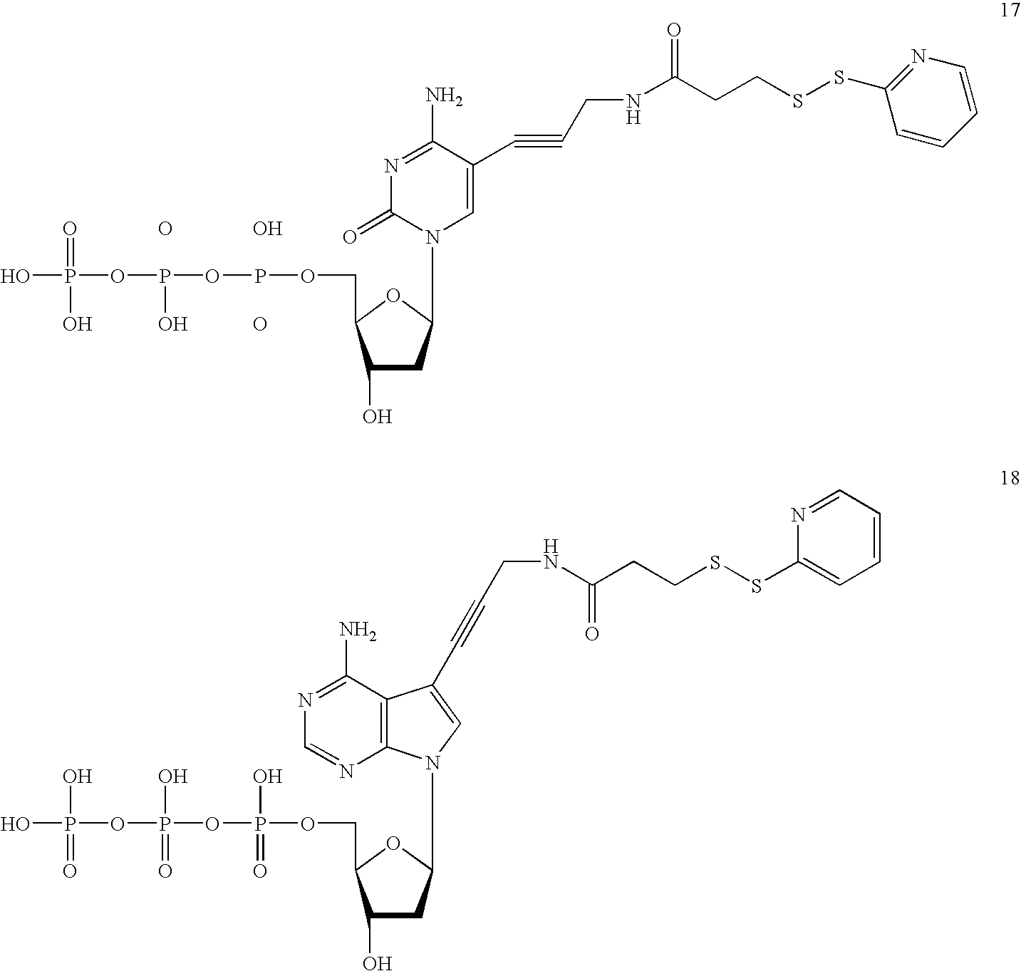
OP(OP(OPOCC1C(O)CC(N2C(=O)N=C(N)C(C#CCNC(CCSSC3=NC=CC=C3)=O)=C2)O1)O)(=O)O.O.O.O.OP(OP(OP(OCC1C(O)CC(N2C3=C(C(N)=NC=N3)C(C#CCNC(CCSSC3=CC=CC=N3)=O)=C2)O1)(O)=O)(O)=O)(O)=O
